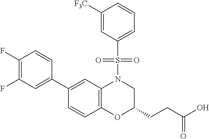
C1(C2=CC(F)=C(F)C=C2)=CC2=C(C=C1)OC(CCC(O)=O)CN2S(=O)(=O)C1=CC=CC([F3C])=C1
